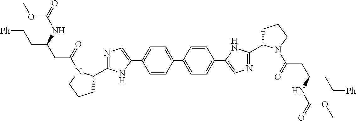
C1=C(C2=CC=C(C3=CN=C(C4CCCN4C(CC(CC[Ph])NC(OC)=O)=O)N3)C=C2)C=CC(C2=CN=C(C3CCCN3C(CC(CC[Ph])NC(OC)=O)=O)N2)=C1
